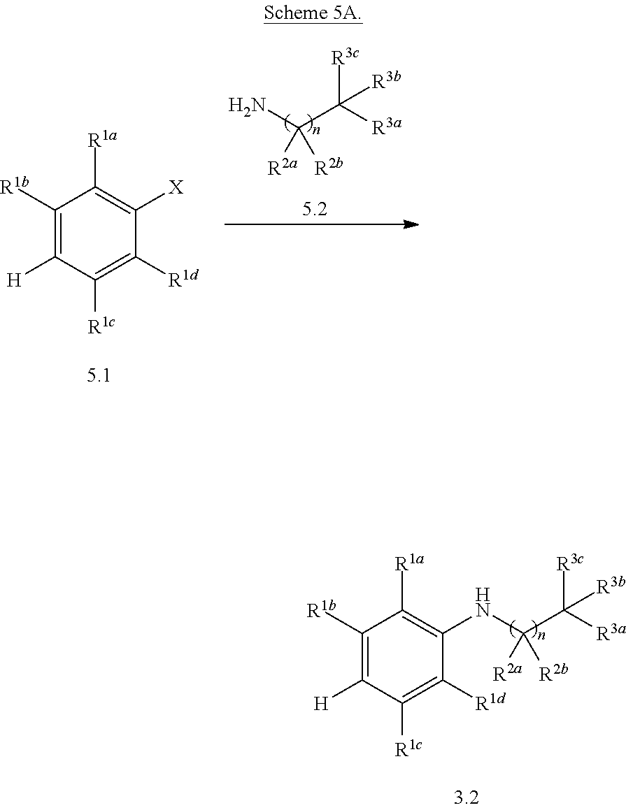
C1([R1b])=C([H])C([R1c])=C([R1d])C(NC(C([R3a])([R3c])[R3b])([R2a])[R2b])=C1[R1a].C1([R1b])=C([H])C([R1c])=C([R1d])C([X])=C1[R1a].NC(C([R3a])([R3c])[R3b])([R2a])[R2b]
